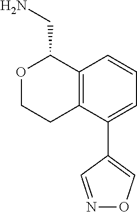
C12=C(C(C3=CON=C3)=CC=C1)CCOC2CN
